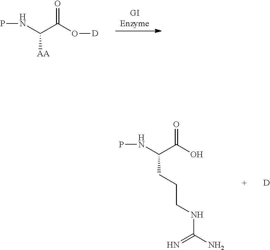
PNC(C(O[D])=O)[AA].[D].PNC(C(O)=O)CCCNC(N)=N
